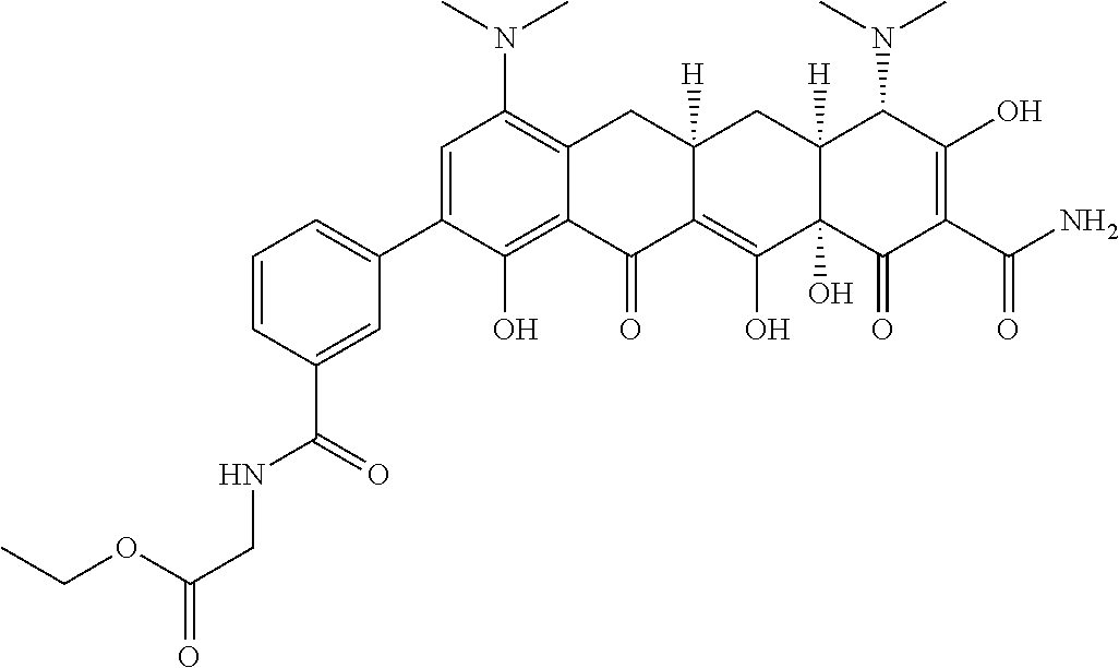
C1=C(C2=CC=CC(C(NCC(OCC)=O)=O)=C2)C(O)=C2C(=C1N(C)C)CC1([H])C(=C(O)C3(O)C([H])(C1)C(N(C)C)C(O)=C(C(N)=O)C3=O)C2=O
